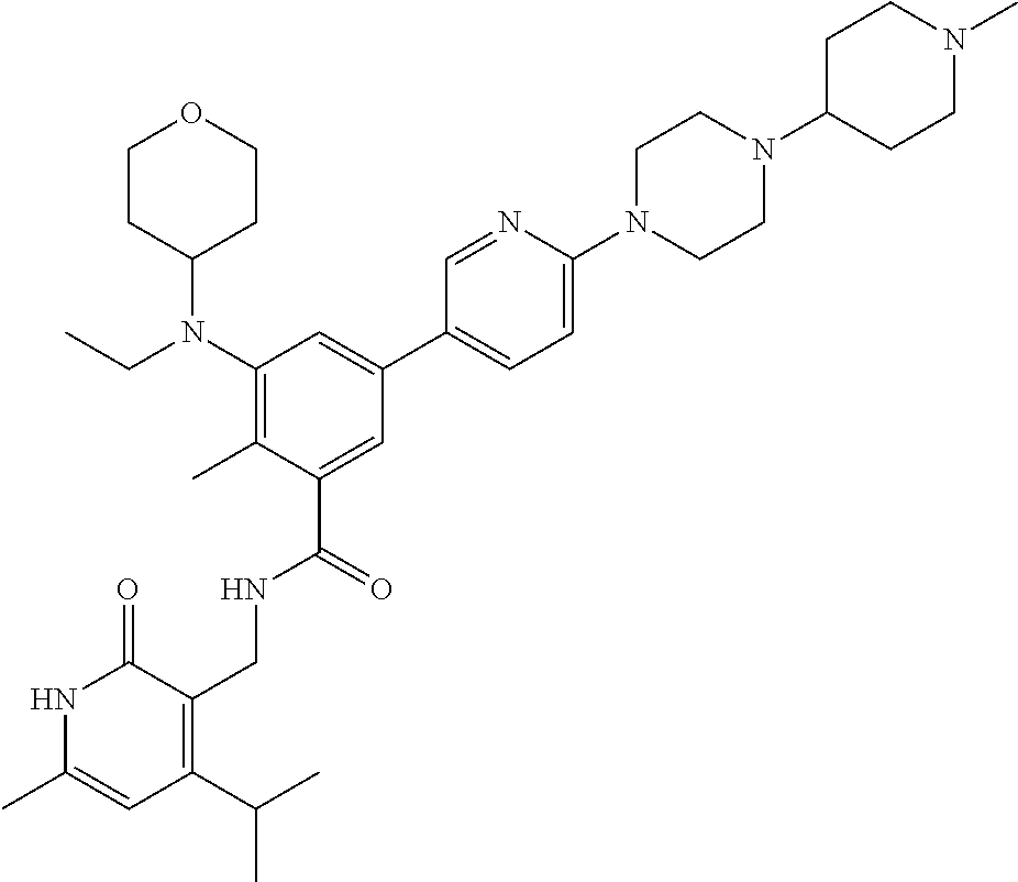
C1CC(N(C2=C(C)C(C(=O)NCC3=C(C(C)C)C=C(C)NC3=O)=CC(C3=CC=C(N4CCN(C5CCN(C)CC5)CC4)N=C3)=C2)CC)CCO1
